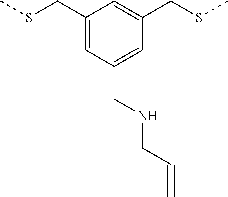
C1(CSC)=CC(CNCC#C)=CC(CSC)=C1
